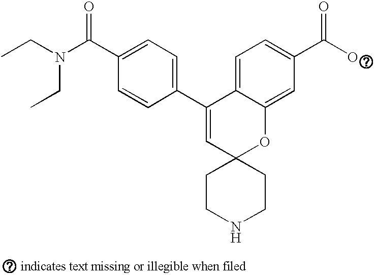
CCN(C(C1=CC=C(C2=CC3(OC4=CC(C(O)=O)=CC=C24)CCNCC3)C=C1)=O)CC
